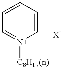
C1=CC=[N+]([C8H17(n)])C=C1
